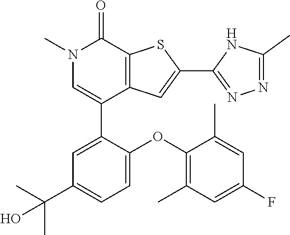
C1(C2=CC(C(C)(C)O)=CC=C2OC2=C(C)C=C(F)C=C2C)=CN(C)C(=O)C2=C1C=C(C1=NN=C(C)N1)S2
